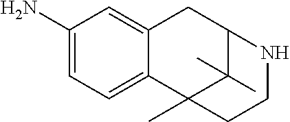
C12=CC(N)=CC=C1C1(C)C(C)(C)C(C2)NCC1
